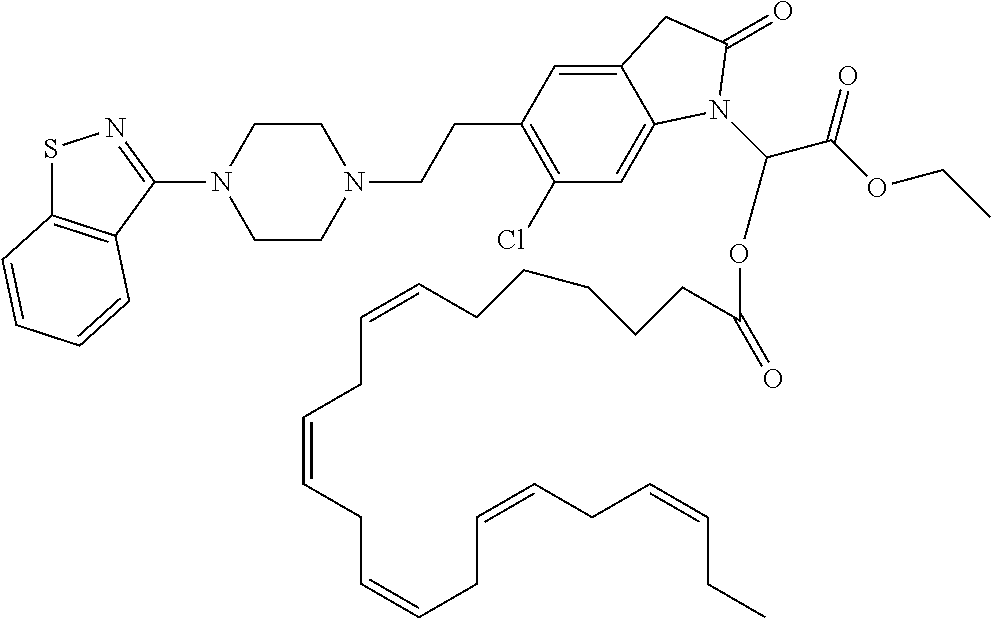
C1CN(CCC2=C(Cl)C=C3C(=C2)CC(=O)N3C(C(OCC)=O)OC(=O)CCCCCC=CCC=CCC=CCC=CCC=CCC)CCN1C1=NSC2=C1C=CC=C2
